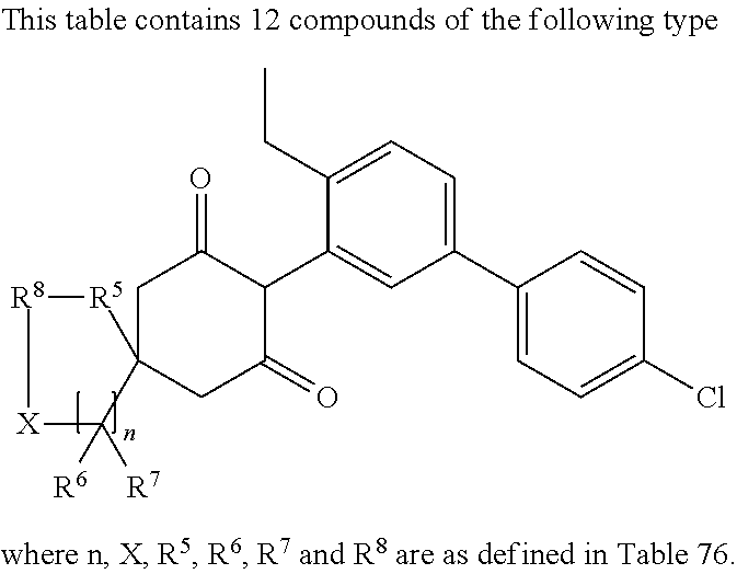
C1C(=O)C(C2=CC(C3=CC=C(Cl)C=C3)=CC=C2CC)C(=O)CC12C([R6])([R7])[X][R8][R5]2
